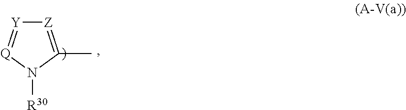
[Z]1=C(C)N([R30])[Q]=[Y]1
